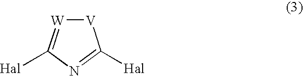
[V]1[W]=C([Hal])N=C1[Hal]
